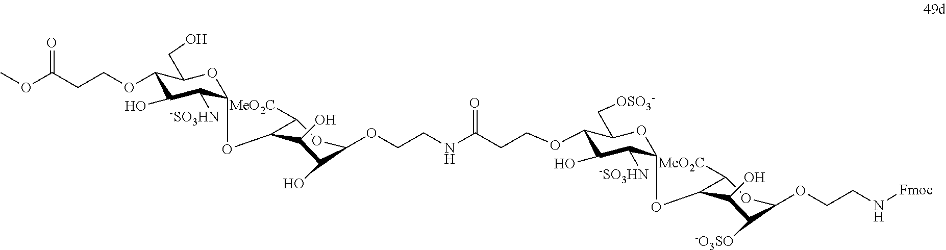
C1(OCCC(OC)=O)C(O)C([-SO3HN])C(OC2C([MeO2C])OC(OCCNC(CCOC3C(O)C([-SO3HN])C(OC4C([MeO2C])OC(OCCN[Fmoc])C([-O3SO])C4O)OC3C[OSO3-])=O)C(O)C2O)OC1CO
